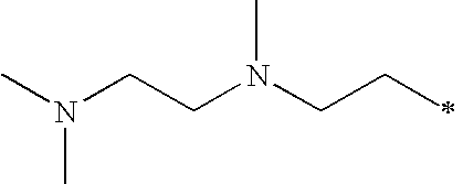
CN(CCN(CCC)C)C
